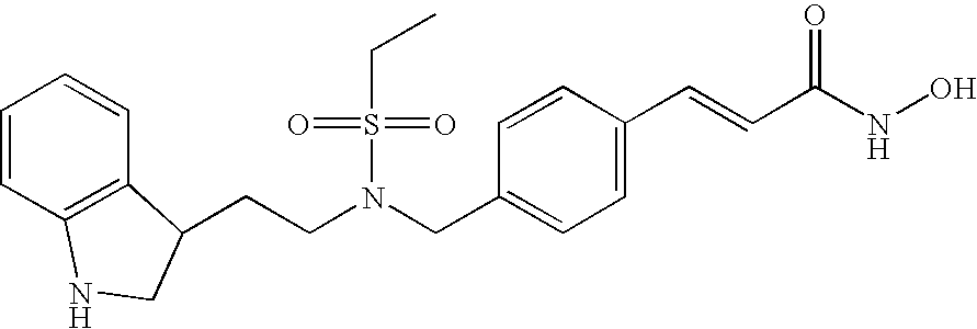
C1=CC2=C(C=C1)C(CCN(CC1=CC=C(C=CC(=O)NO)C=C1)S(CC)(=O)=O)CN2
